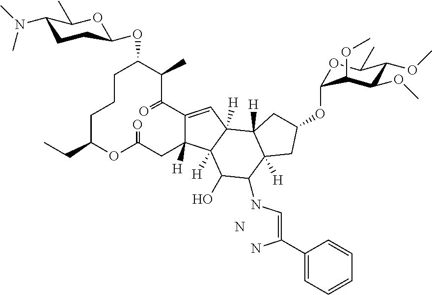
C1CCC(CC)OC(=O)CC2([H])C(=CC3([H])C2([H])C(O)C(NC=C(N)C2=CC=CC=C2)C2([H])C3([H])CC(OC3OC(C)C(OC)C(OC)C3OC)C2)C(=O)C(C)C1OC1CCC(N(C)C)C(C)O1.N
